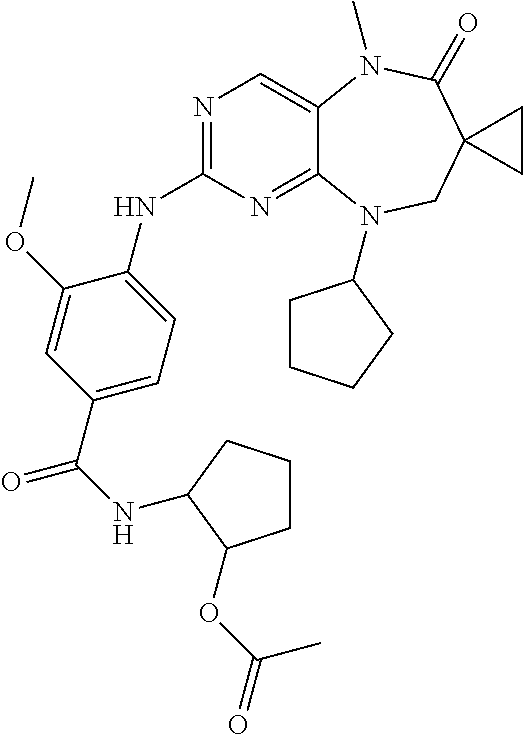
N1=C(NC2=CC=C(C(NC3CCCC3OC(C)=O)=O)C=C2OC)N=C2C(=C1)N(C)C(=O)C1(CN2C2CCCC2)CC1
